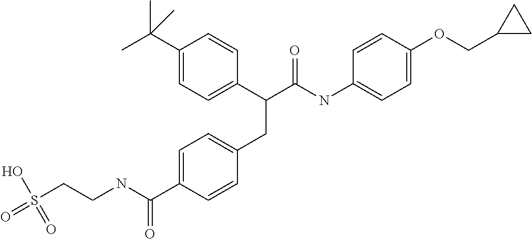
C1(C(C)(C)C)=CC=C(C(C(NC2=CC=C(OCC3CC3)C=C2)=O)CC2=CC=C(C(NCCS(=O)(O)=O)=O)C=C2)C=C1
